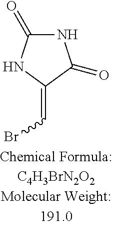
N1C(=O)NC(=CBr)C1=O
